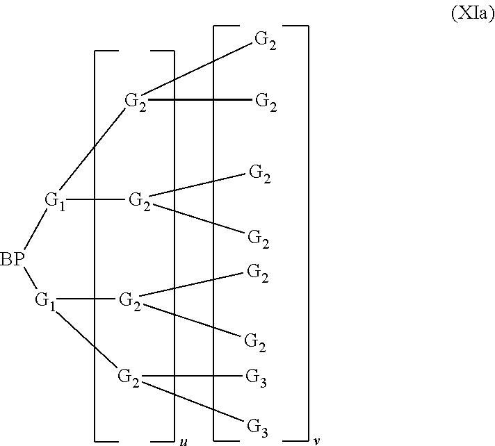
[G1]([BP][G1]([G2]([G2])[G2])[G2]([G3])[G3])([G2]([G2])[G2])[G2]([G2])[G2]
